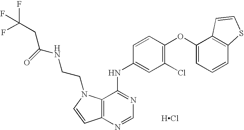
C12=C(N=CN=C1NC1=CC(Cl)=C(OC3=CC=CC4=C3C=CS4)C=C1)C=CN2CCNC(CC(F)(F)F)=O.[HCl]
